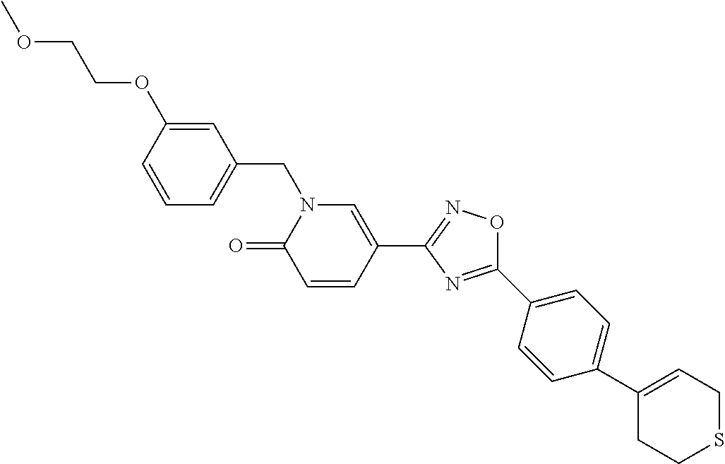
C1=CC(OCCOC)=CC(CN2C(=O)C=CC(C3=NOC(C4=CC=C(C5=CCSCC5)C=C4)=N3)=C2)=C1
